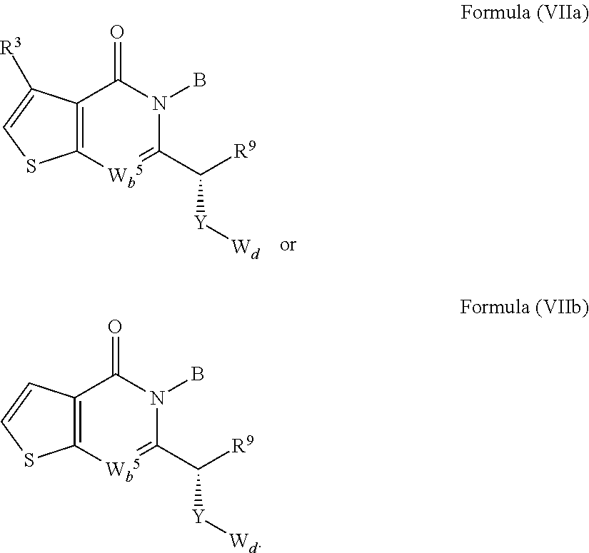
C12=C(C([R3])=CS1)C(=O)N(B)C(C([Y][Wd])[R9])=[Wb5]2.C12=C(C=CS1)C(=O)N(B)C(C([Y][Wd])[R9])=[Wb5]2
